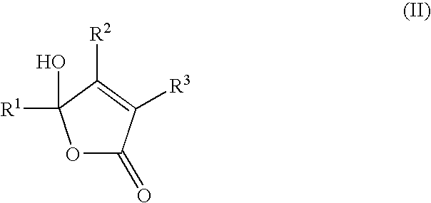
O1C(=O)C([R3])=C([R2])C1(O)[R1]
